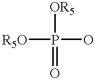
[R5O]P([OR5])(=O)O
